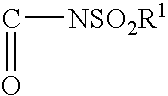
O=C[NSO2R1]
